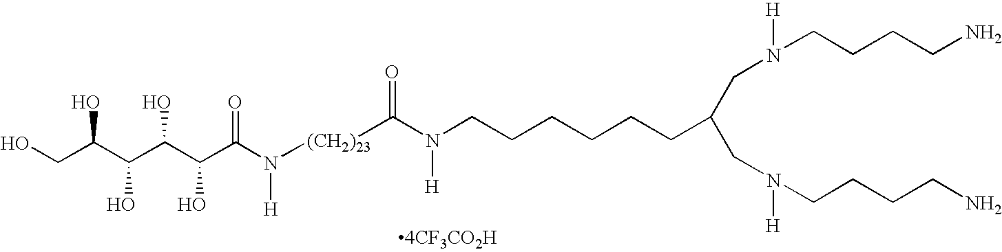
OCC(C(C(C(C(N([H])[(CH2)23]C(N([H])CCCCCCC(CN([H])CCCCN)CN([H])CCCCN)=O)=O)O)O)O)O
